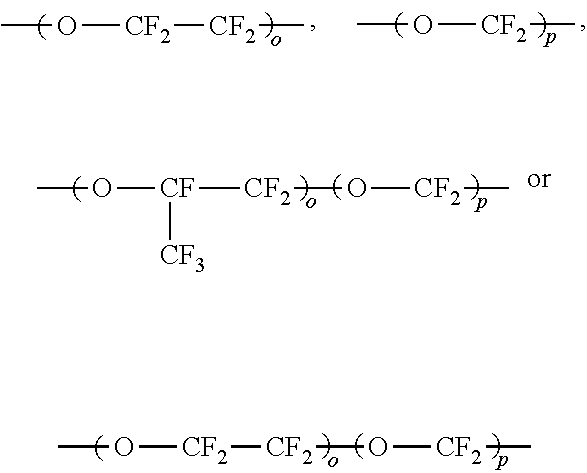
CO[CF2]C.CO[CF2][CF2]C.CO[CF]([CF2]O[CF2]C)[CF3].CO[CF2][CF2]O[CF2]C
